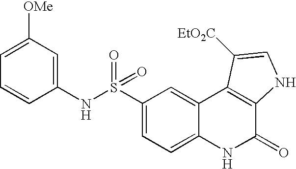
C1(NS(C2=CC=C3C(=C2)C2=C(C(=O)N3)NC=C2[EtO2C])(=O)=O)=CC([OMe])=CC=C1
